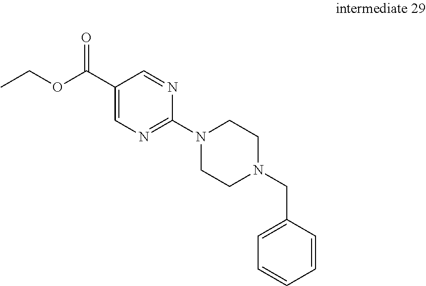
C1(C(OCC)=O)=CN=C(N2CCN(CC3=CC=CC=C3)CC2)N=C1
